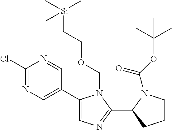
C1CCC(C2=NC=C(C3=CN=C(Cl)N=C3)N2COCC[Si](C)(C)C)N1C(OC(C)(C)C)=O
